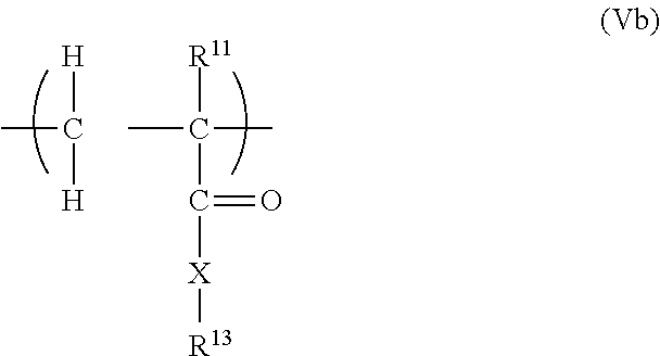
[H]C(C)[H].[R11]C(C)(C)C(=O)[X][R13]
